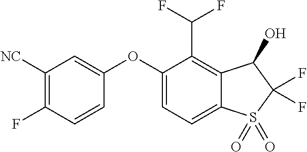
C1([NC])=C(F)C=CC(OC2=CC=C3C(=C2C(F)F)C(O)C(F)(F)S3(=O)=O)=C1
